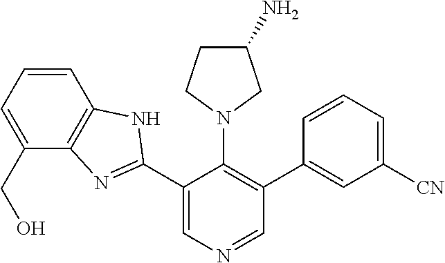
C1=CC=C(CO)C2=C1NC(C1=CN=CC(C3=CC([CN])=CC=C3)=C1N1CC(N)CC1)=N2
